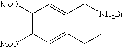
C1([MeO])=C([MeO])C=C2C(=C1)C[NH2Br]CC2
